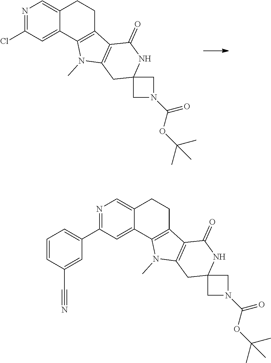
N1=C(Cl)C=C2C(=C1)CCC1=C2N(C)C2=C1C(=O)NC1(C2)CN(C(=O)OC(C)(C)C)C1.N1=C(C2=CC=CC(C#N)=C2)C=C2C(=C1)CCC1=C2N(C)C2=C1C(=O)NC1(C2)CN(C(=O)OC(C)(C)C)C1
